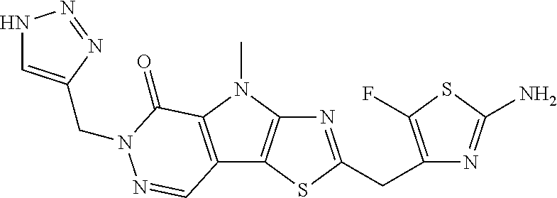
N1=C(CC2=C(F)SC(N)=N2)SC2=C1N(C)C1=C2C=NN(CC2=CNN=N2)C1=O
